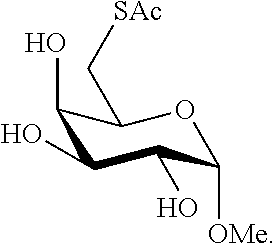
C1(O)C(O)C(O)C([OMe])OC1C[SAc]
